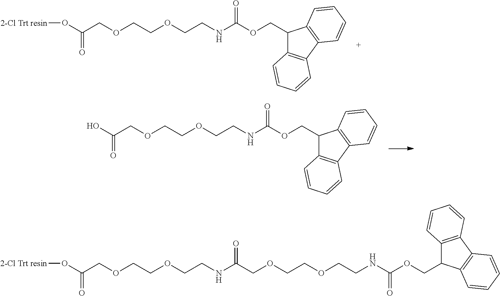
N(C(COCCOCCNC(OCC1C2=C(C3=C1C=CC=C3)C=CC=C2)=O)=O)CCOCCOCC(O[2-Cl Trt resin])=O.O(C(COCCOCCNC(OCC1C2=C(C3=C1C=CC=C3)C=CC=C2)=O)=O)[2-Cl Trt resin].OC(COCCOCCNC(OCC1C2=C(C3=C1C=CC=C3)C=CC=C2)=O)=O
